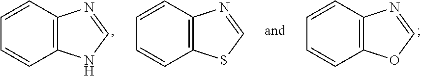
C1=CC2=C(C=C1)NC=N2.C1=CC2=C(C=C1)SC=N2.C1=CC2=C(C=C1)OC=N2
